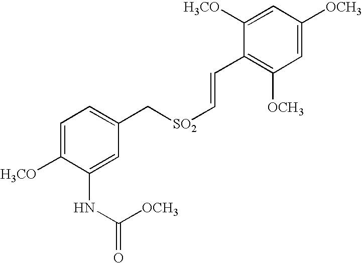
C1=C([H3CO])C(NC(=O)[OCH3])=CC(C[SO2]C=CC2=C([OCH3])C=C([OCH3])C=C2[H3CO])=C1
